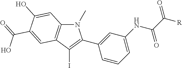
C12=C(C(I)=C(C3=CC(NC(C([R])=O)=O)=CC=C3)N1C)C=C(C(=O)O)C(O)=C2
